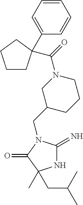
N1C(=N)N(CC2CCCN(C(=O)C3(C4=CC=CC=C4)CCCC3)C2)C(=O)C1(C)CC(C)C
